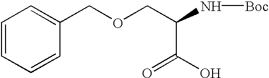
C1=CC=CC(COCC(N[Boc])C(O)=O)=C1
